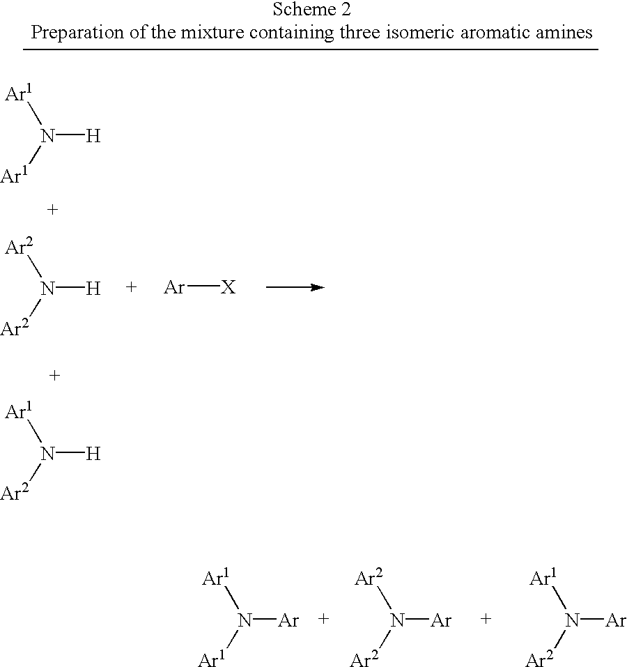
N([Ar2])([H])[Ar1].N([Ar1])([Ar])[Ar1].N([Ar2])([Ar])[Ar2].N([Ar2])([Ar])[Ar1].N([Ar1])([H])[Ar1].[Ar][X].N([Ar2])([H])[Ar2]
